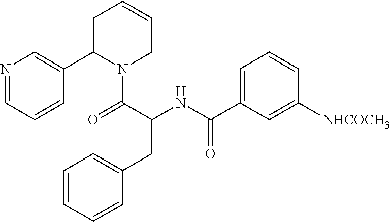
N1=CC=CC(C2N(C(C(NC(=O)C3=CC=CC([NHCOCH3])=C3)CC3=CC=CC=C3)=O)CC=CC2)=C1
